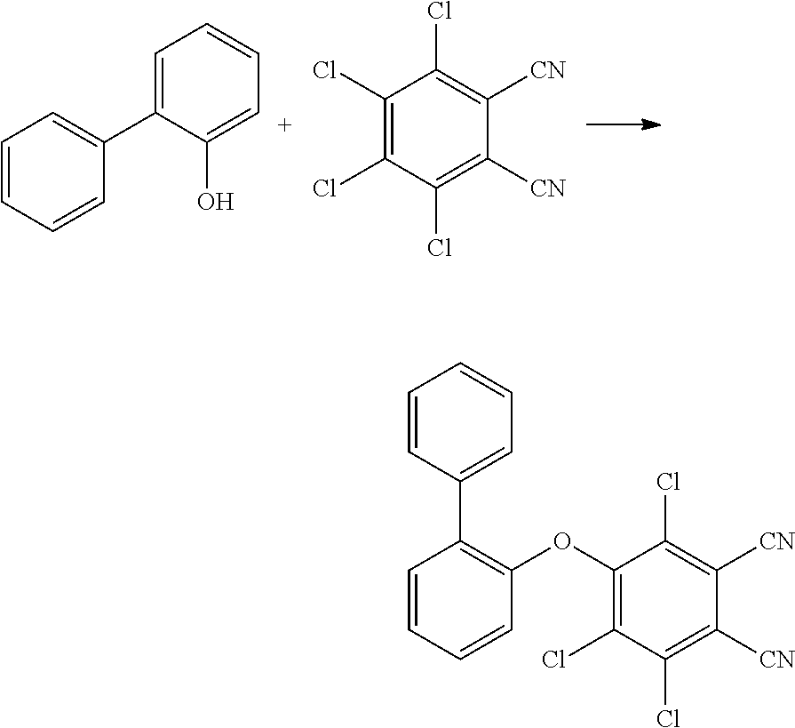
C1=C(C2=CC=CC=C2)C(O)=CC=C1.C1(Cl)=C([CN])C([CN])=C(Cl)C(Cl)=C1Cl.C1(Cl)=C([CN])C([CN])=C(Cl)C(OC2=C(C3=CC=CC=C3)C=CC=C2)=C1Cl
